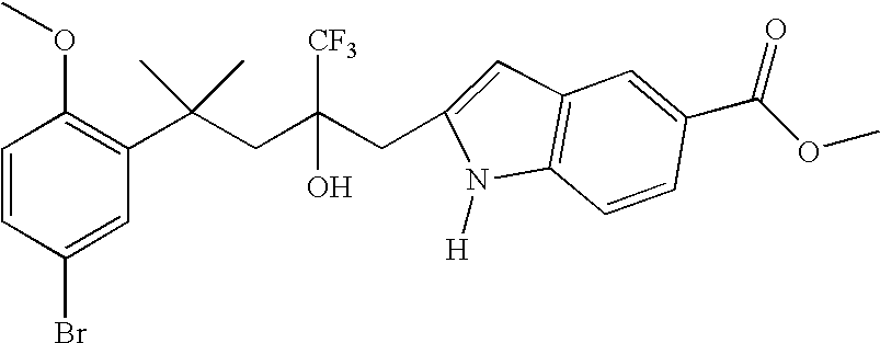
C1(Br)=CC(C(CC(CC2=CC3=C(C=CC(C(OC)=O)=C3)N2[H])([CF3])O)(C)C)=C(OC)C=C1
